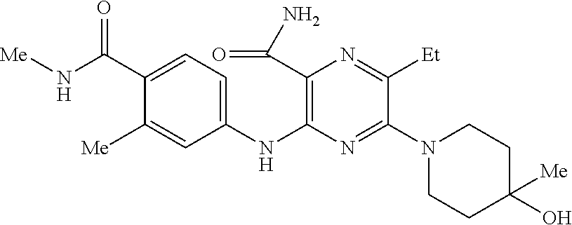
C1(NC2=C(C(N)=O)N=C([Et])C(N3CCC(O)([Me])CC3)=N2)=CC=C(C(=O)N[Me])C([Me])=C1
